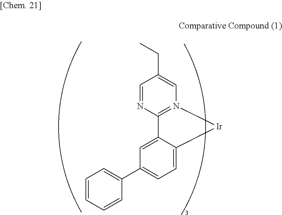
C1=NC2=N(C=C1CC)[Ir]C1=CC=C(C3=CC=CC=C3)C=C21
